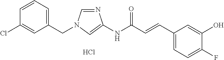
N1=CN(CC2=CC=CC(Cl)=C2)C=C1NC(C=CC1=CC=C(F)C(O)=C1)=O.Cl
